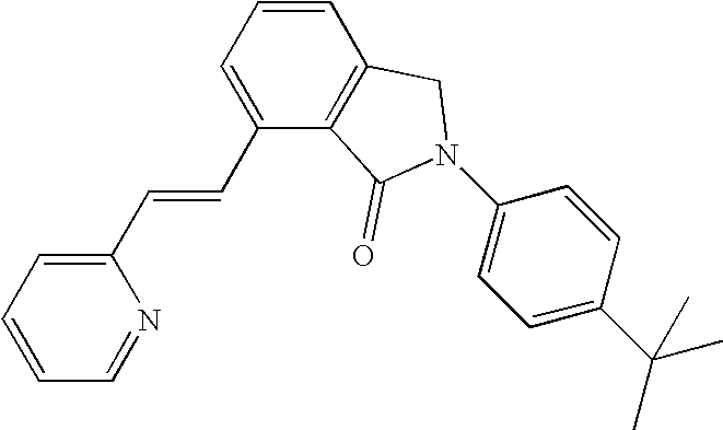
C1=CC=NC(C=CC2=CC=CC3=C2C(=O)N(C2=CC=C(C(C)(C)C)C=C2)C3)=C1
